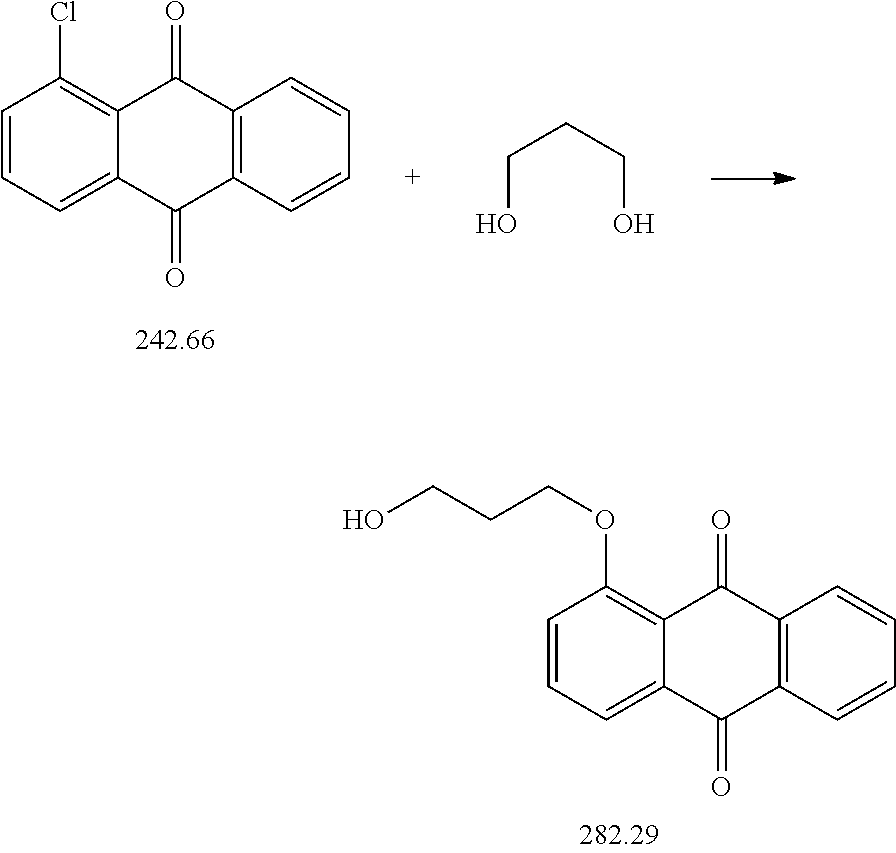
C1=CC=C2C(=C1OCCCO)C(=O)C1=C(C2=O)C=CC=C1.C1=CC=C2C(=C1Cl)C(=O)C1=C(C2=O)C=CC=C1.C(CCO)O
